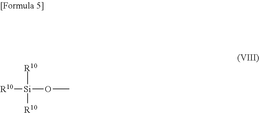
[R10][Si]([R10])(OC)[R10]
